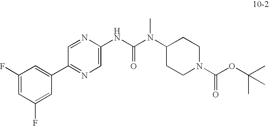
C1(F)=CC(F)=CC(C2=NC=C(NC(N(C3CCN(C(OC(C)(C)C)=O)CC3)C)=O)N=C2)=C1
